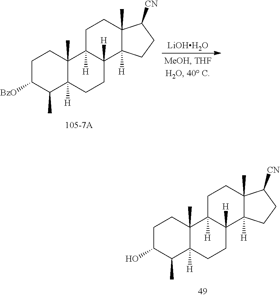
C1C(O)C(C)C2([H])C(C)(C1)C1([H])C([H])(CC2)C2([H])C(C)(CC1)C([CN])CC2.[LiOHH2O].C1C([BzO])C(C)C2([H])C(C)(C1)C1([H])C([H])(CC2)C2([H])C(C)(CC1)C([CN])CC2
